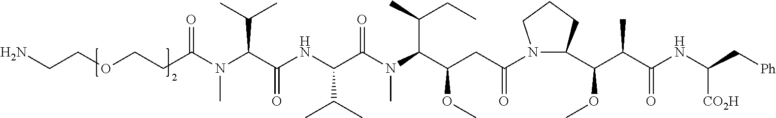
N(C(C(NC(C(N(C(C(CC(N1C(C(C(C(NC(C[Ph])[CO2H])=O)C)OC)CCC1)=O)OC)C(C)CC)C)=O)C(C)C)=O)C(C)C)(C)C(CCOCCN)=O
